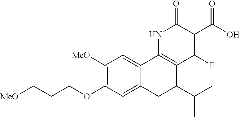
[MeO]CCCOC1=C([MeO])C=C2C(=C1)CC(C(C)C)C1=C2NC(=O)C(C(=O)O)=C1F
